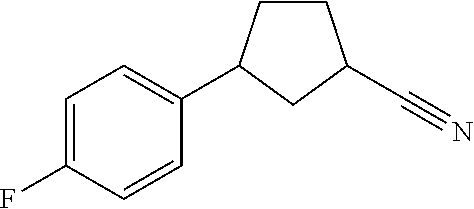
C1=C(F)C=CC(C2CCC(C#N)C2)=C1
